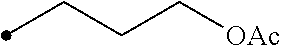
C(CC[OAc])C
